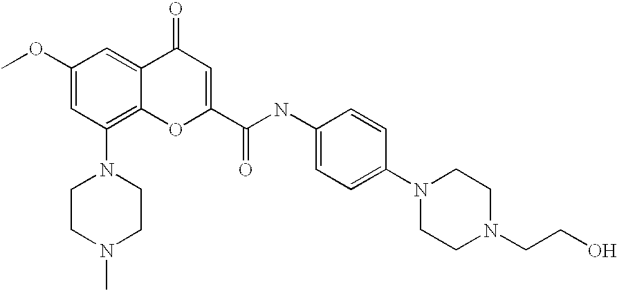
C1(OC)=CC(N2CCN(C)CC2)=C2C(=C1)C(=O)C=C(C(NC1=CC=C(N3CCN(CCO)CC3)C=C1)=O)O2
